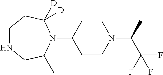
C1NCC(C)N(C2CCN(C(C)C(F)(F)F)CC2)C([D])([D])C1
